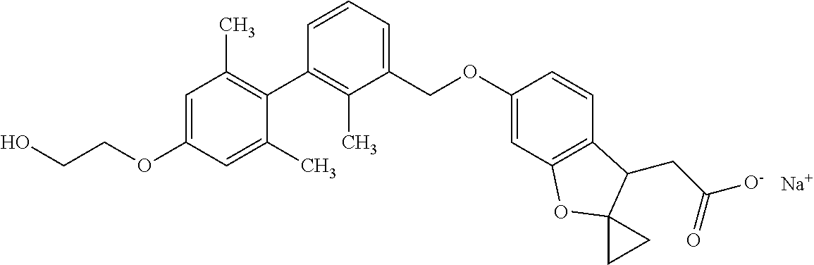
C1=C(OCCO)C=C(C)C(C2=C(C)C(COC3=CC4=C(C=C3)C(CC([O-])=O)C3(O4)CC3)=CC=C2)=C1C.[Na]
